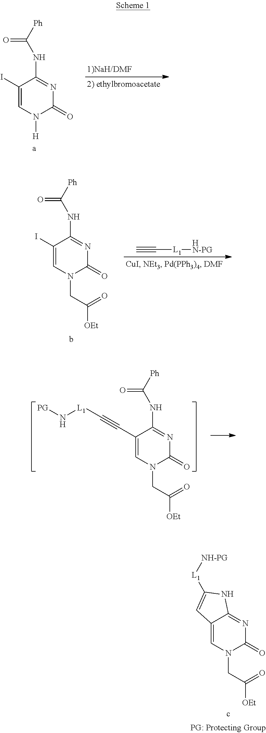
C1(I)=CN([H])C(=O)N=C1NC([Ph])=O.C1(I)=CN(CC(=O)[OEt])C(=O)N=C1NC([Ph])=O.C#C[L1][HN-PG].C1(C#C[L1]N[PG])=CN(CC(=O)[OEt])C(=O)N=C1NC([Ph])=O.C12=CN(CC(=O)[OEt])C(=O)N=C1NC([L1][NH-PG])=C2
